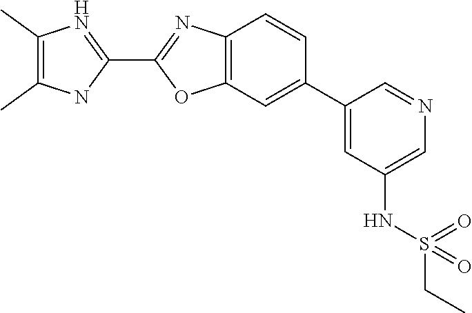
C12=C(C=C(C3=CC(NS(CC)(=O)=O)=CN=C3)C=C1)OC(C1=NC(C)=C(C)N1)=N2
